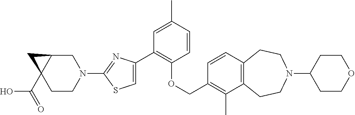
C1(C2=CSC(N3CC4C(C(=O)O)(CC3)C4)=N2)=C(OCC2=C(C)C3=C(C=C2)CCN(C2CCOCC2)CC3)C=CC(C)=C1
